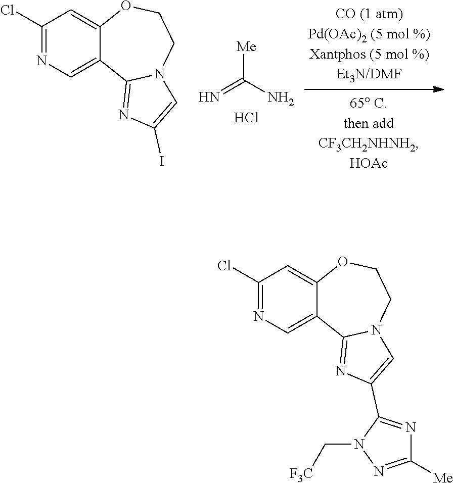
C1(Cl)=NC=C2C(=C1)OCCN1C2=NC(I)=C1.N=C([Me])N.Cl.C1(Cl)=NC=C2C(=C1)OCCN1C2=NC(C2=NC([Me])=NN2C[F3C])=C1
